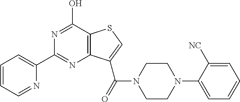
C1(C2=CC=CC=N2)=NC2=C(C(O)=N1)SC=C2C(=O)N1CCN(C2=CC=CC=C2[NC])CC1
